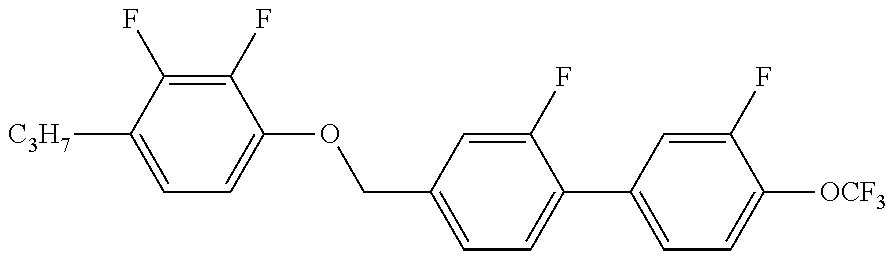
C1=C([C3H7])C(F)=C(F)C(OCC2=CC=C(C3=CC=C([OCF3])C(F)=C3)C(F)=C2)=C1
